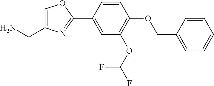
C1=C(CN)N=C(C2=CC(OC(F)F)=C(OCC3=CC=CC=C3)C=C2)O1
